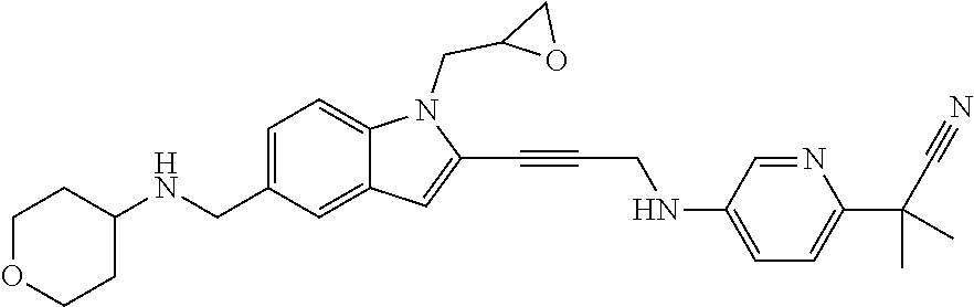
C(N1C2=CC=C(CNC3CCOCC3)C=C2C=C1C#CCNC1=CC=C(C(C)(C)C#N)N=C1)C1OC1
